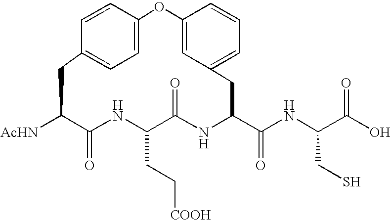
C1([AcHN])C(=O)NC(CC[COOH])C(=O)NC(C(NC(C(O)=O)CS)=O)CC2=CC=CC(=C2)OC2=CC=C(C=C2)C1
